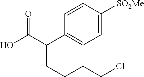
C1=C([SO2Me])C=CC(C(C(O)=O)CCCCCl)=C1
